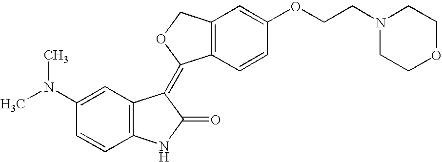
C1=C(N(C)C)C=CC2=C1C(=C1C3=C(C=C(OCCN4CCOCC4)C=C3)CO1)C(=O)N2
